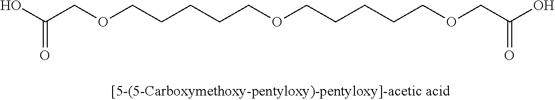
C(COCCCCCOCC(=O)O)CCCOCC(=O)O
